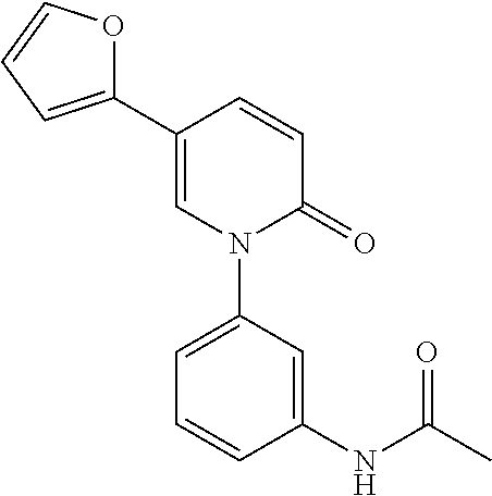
C1=C(C2=CC=CO2)C=CC(=O)N1C1=CC=CC(NC(C)=O)=C1
